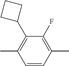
C1(C)=C(C2CCC2)C(F)=C(C)C=C1
